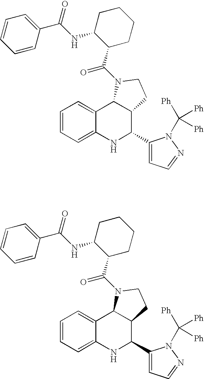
C1=CC=C2C(=C1)C1C(C(C3=CC=NN3C([Ph])([Ph])[Ph])N2)CCN1C(C1C(NC(C2=CC=CC=C2)=O)CCCC1)=O.C1=CC=C2C(=C1)C1C(C(C3=CC=NN3C([Ph])([Ph])[Ph])N2)CCN1C(C1C(NC(C2=CC=CC=C2)=O)CCCC1)=O
